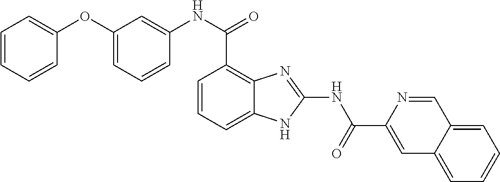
C1=CC=C2C(=C1C(NC1=CC(OC3=CC=CC=C3)=CC=C1)=O)N=C(NC(C1=CC3=CC=CC=C3C=N1)=O)N2
